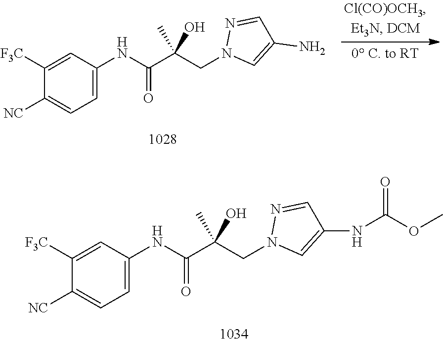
C1=C(NC(C(CN2C=C(N)C=N2)(O)C)=O)C=C([F3C])C([NC])=C1.C1=C(NC(C(CN2C=C(NC(OC)=O)C=N2)(O)C)=O)C=C([F3C])C([NC])=C1
